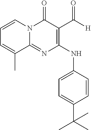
C1=CN2C(=NC(NC3=CC=C(C(C)(C)C)C=C3)=C(C([H])=O)C2=O)C(C)=C1
